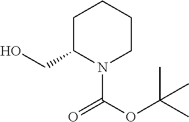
C(C1N(C(OC(C)(C)C)=O)CCCC1)O
